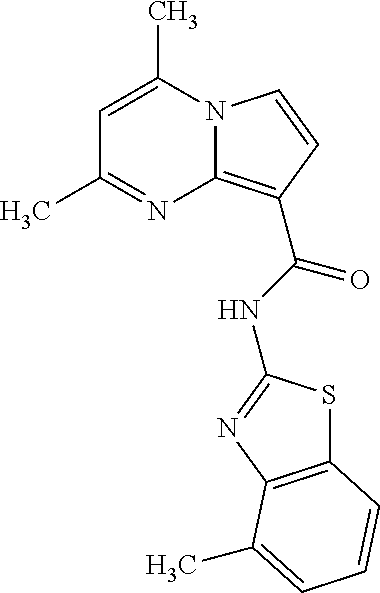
C1=C(C)N2C(=C(C(NC3=NC4=C(S3)C=CC=C4C)=O)C=C2)N=C1C
